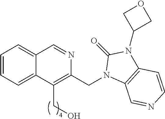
C1=CC=C2C(=C1)C=NC(CN1C3=C(N(C4COC4)C1=O)C=CN=C3)=C2CO
